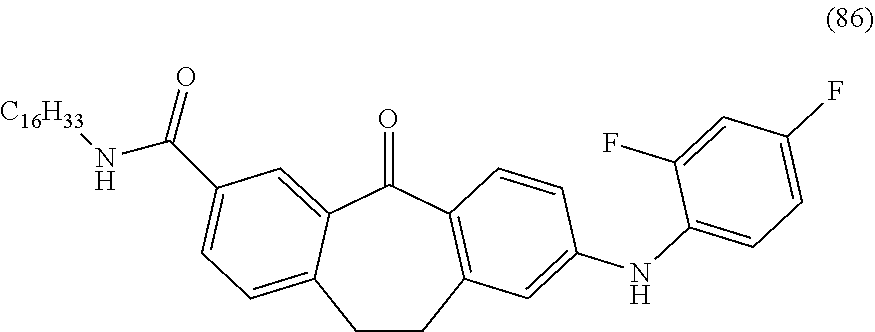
C1CC2=C(C(=O)C3=CC(C(N[C16H33])=O)=CC=C13)C=CC(NC1=CC=C(F)C=C1F)=C2
